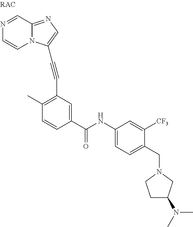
N1=CC2=NC=C(C#CC3=C(C)C=CC(C(NC4=CC=C(CN5CCC(N(C)C)C5)C([CF3])=C4)=O)=C3)N2C=C1
